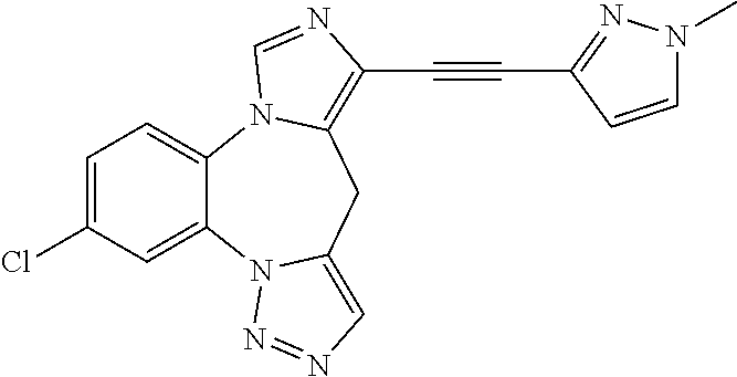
C1=C(Cl)C=C2C(=C1)N1C(=C(C#CC3=NN(C)C=C3)N=C1)CC1=CN=NN21
